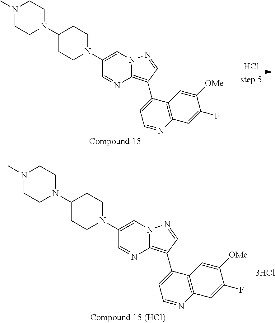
N1(C)CCN(C2CCN(C3=CN4C(=C(C5=CC=NC6=C5C=C([OMe])C(F)=C6)C=N4)N=C3)CC2)CC1.Cl.N1(C)CCN(C2CCN(C3=CN4C(=C(C5=CC=NC6=C5C=C([OMe])C(F)=C6)C=N4)N=C3)CC2)CC1
